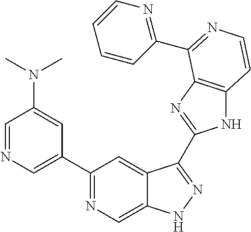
C1=NC=C(C2=NC=C3C(=C2)C(C2=NC4=C(N2)C=CN=C4C2=NC=CC=C2)=NN3)C=C1N(C)C
